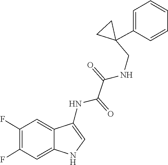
C(C(NC1=CNC2=CC(F)=C(F)C=C12)=O)(=O)NCC1(C2=CC=CC=C2)CC1
